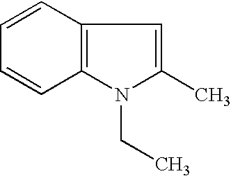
C1=CC=CC2=C1C=C(C)N2CC
